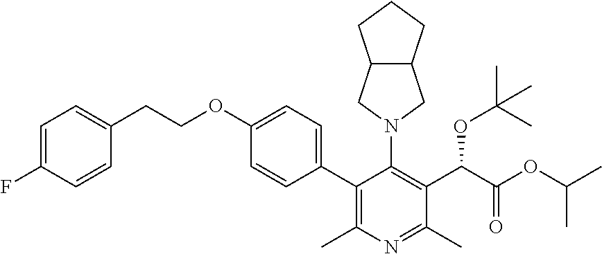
C1=C(F)C=CC(CCOC2=CC=C(C3=C(C)N=C(C)C(C(C(OC(C)C)=O)OC(C)(C)C)=C3N3CC4C(C3)CCC4)C=C2)=C1
